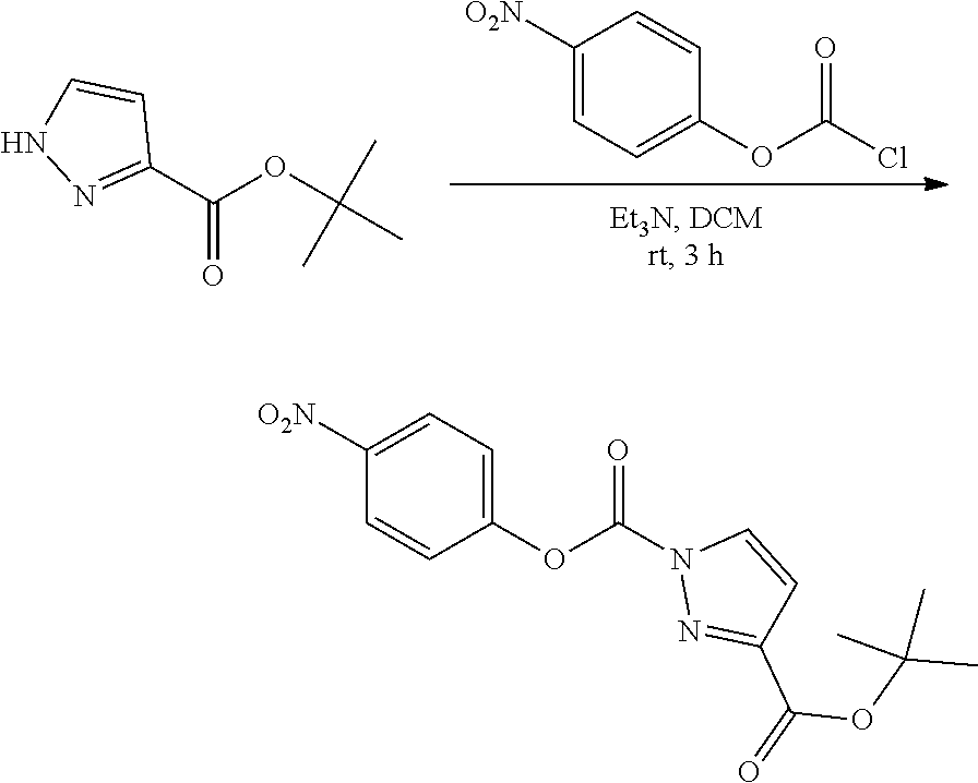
C1([O2N])=CC=C(OC(Cl)=O)C=C1.C1(C(OC(C)(C)C)=O)=NNC=C1.O(C(=O)N1N=C(C(OC(C)(C)C)=O)C=C1)C1=CC=C([O2N])C=C1
